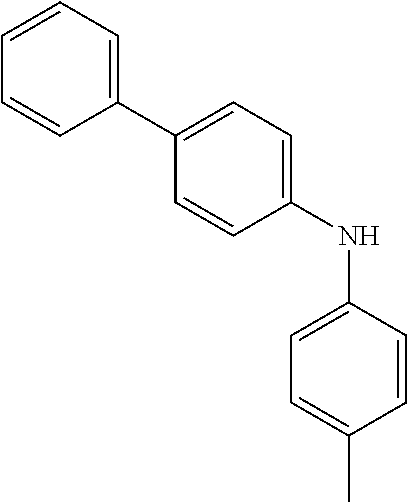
C1(C2=CC=C(NC3=CC=C(C)C=C3)C=C2)=CC=CC=C1
